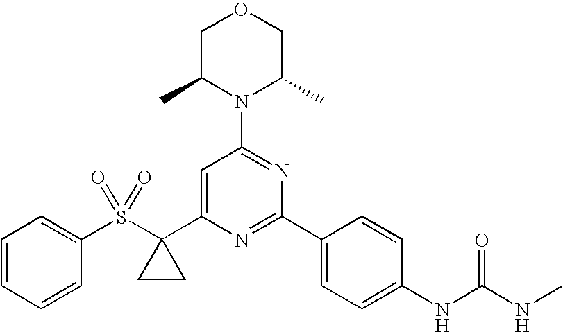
C1(S(C2(C3=CC(N4C(C)COCC4C)=NC(C4=CC=C(NC(NC)=O)C=C4)=N3)CC2)(=O)=O)=CC=CC=C1
